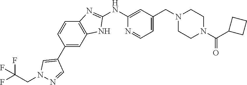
C1(NC2=NC3=C(C=C(C4=CN(CC(F)(F)F)N=C4)C=C3)N2)=CC(CN2CCN(C(C3CCC3)=O)CC2)=CC=N1
